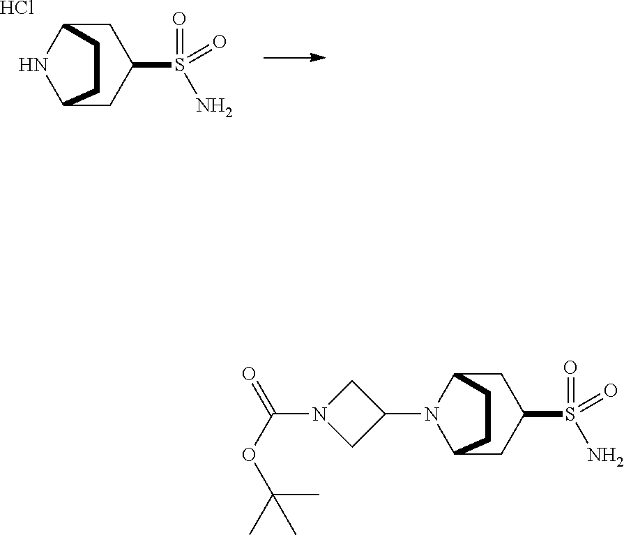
C1C2NC(CC1S(=O)(N)=O)CC2.Cl.C1C2N(C3CN(C(OC(C)(C)C)=O)C3)C(CC1S(=O)(N)=O)CC2
